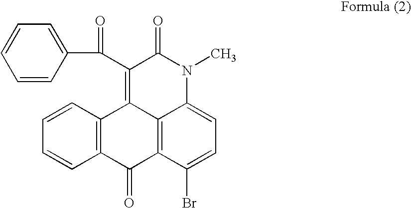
C1=CC=CC(C(C2=C3C4=C(C(Br)=CC=C4N(C)C2=O)C(=O)C2=C3C=CC=C2)=O)=C1
